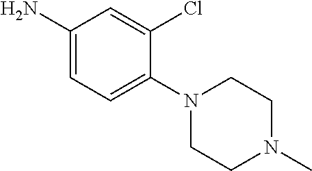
C1(N)=CC=C(N2CCN(C)CC2)C(Cl)=C1
